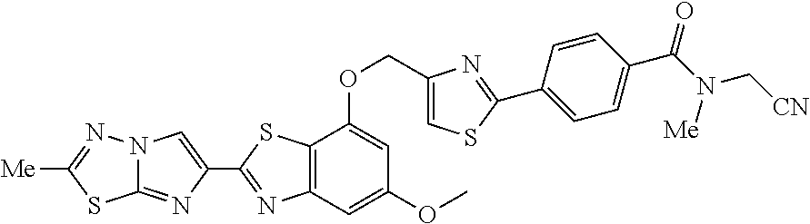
C12=NC(C3=NC4=C(S3)C(OCC3=CSC(C5=CC=C(C(N([Me])C[CN])=O)C=C5)=N3)=CC(OC)=C4)=CN1N=C([Me])S2
